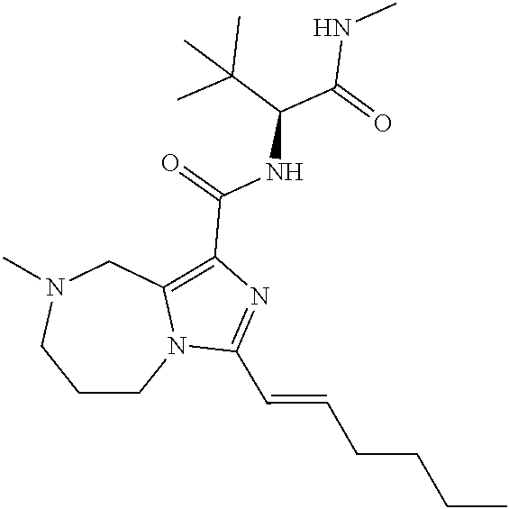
C1CN2C(=C(C(=O)NC(C(C)(C)C)C(NC)=O)N=C2C=CCCCC)CN(C)C1
